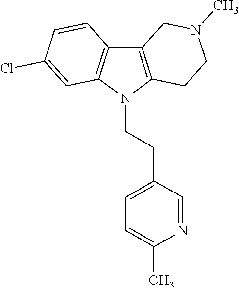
C12=C(N(CCC3=CC=C(C)N=C3)C3=C1C=CC(Cl)=C3)CCN(C)C2
